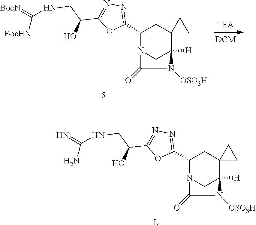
C1(C2=NN=C(C(CNC(N)=N)O)O2)N2CC([H])(C3(C1)CC3)N([OSO3H])C2=O.[L].C1(C2=NN=C(C(CNC([BocHN])=[BocN])O)O2)N2CC([H])(C3(C1)CC3)N([OSO3H])C2=O
